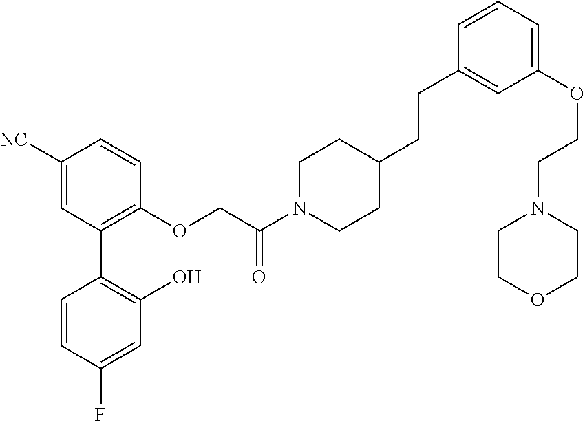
C1([NC])=CC(C2=C(O)C=C(F)C=C2)=C(OCC(N2CCC(CCC3=CC(OCCN4CCOCC4)=CC=C3)CC2)=O)C=C1
